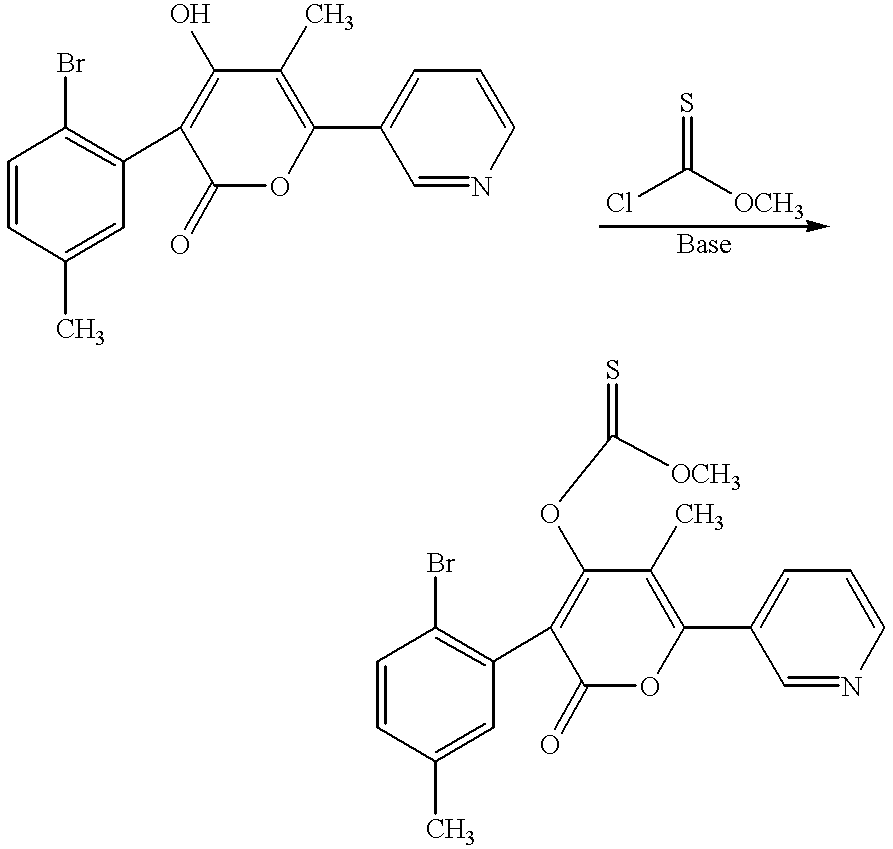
C1=CC(C)=CC(C2=C(O)C(C)=C(C3=CC=CN=C3)OC2=O)=C1Br.ClC([OCH3])=S.C1=CC(C)=CC(C2=C(OC([OCH3])=S)C(C)=C(C3=CC=CN=C3)OC2=O)=C1Br
